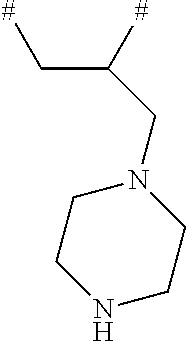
C([#])(C[#])CN1CCNCC1
